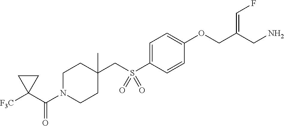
C1=C(S(CC2(C)CCN(C(C3([F3C])CC3)=O)CC2)(=O)=O)C=CC(OCC(CN)=CF)=C1
